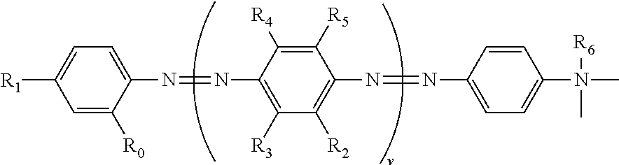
C1=C([R0])C(N=NC2=C([R3])C([R2])=C(N=NC3=CC=C(N(C)([R6])C)C=C3)C([R5])=C2[R4])=CC=C1[R1]
